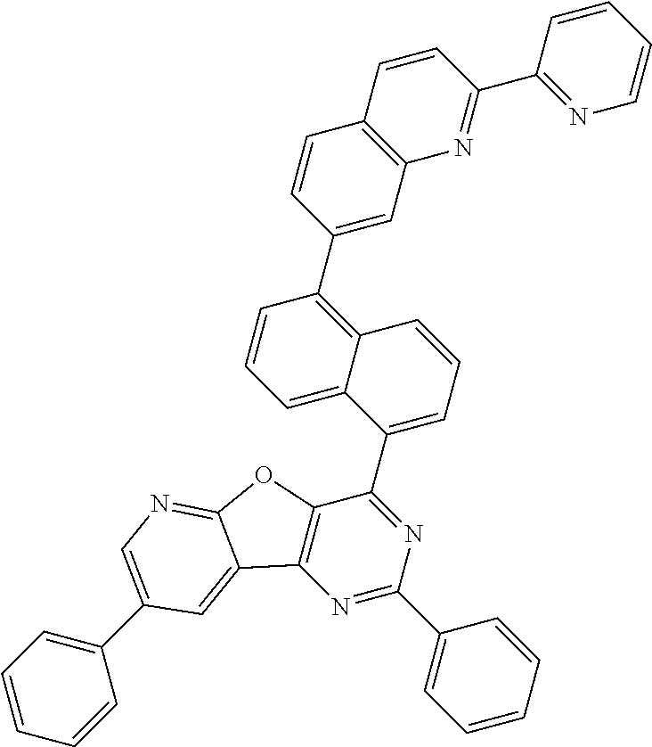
N1=C(C2=CC=CC=C2)N=C(C2=CC=CC3=C(C4=CC5=C(C=C4)C=CC(C4=NC=CC=C4)=N5)C=CC=C23)C2=C1C1=CC(C3=CC=CC=C3)=CN=C1O2
